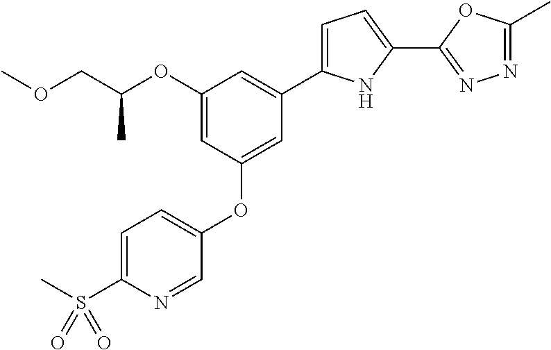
C1(OC(COC)C)=CC(OC2=CC=C(S(=O)(C)=O)N=C2)=CC(C2=CC=C(C3=NN=C(C)O3)N2)=C1
